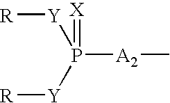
[R][Y]P([Y][R])([A2]C)=[X]
